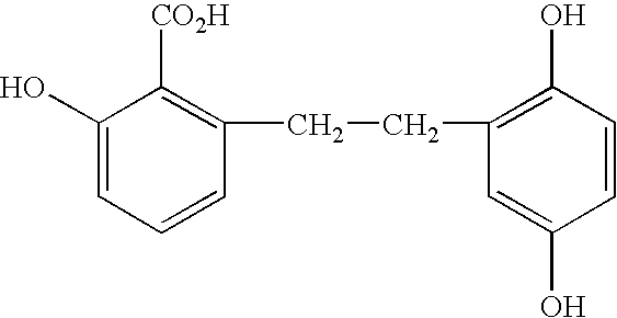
C1(O)=CC=CC(CCC2=C(O)C=CC(O)=C2)=C1[CO2H]
